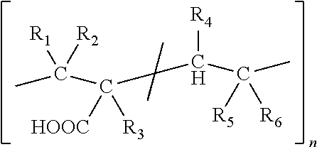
CC(C(CC([R4])C(C)([R5])[R6])([HOOC])[R3])([R1])[R2]
